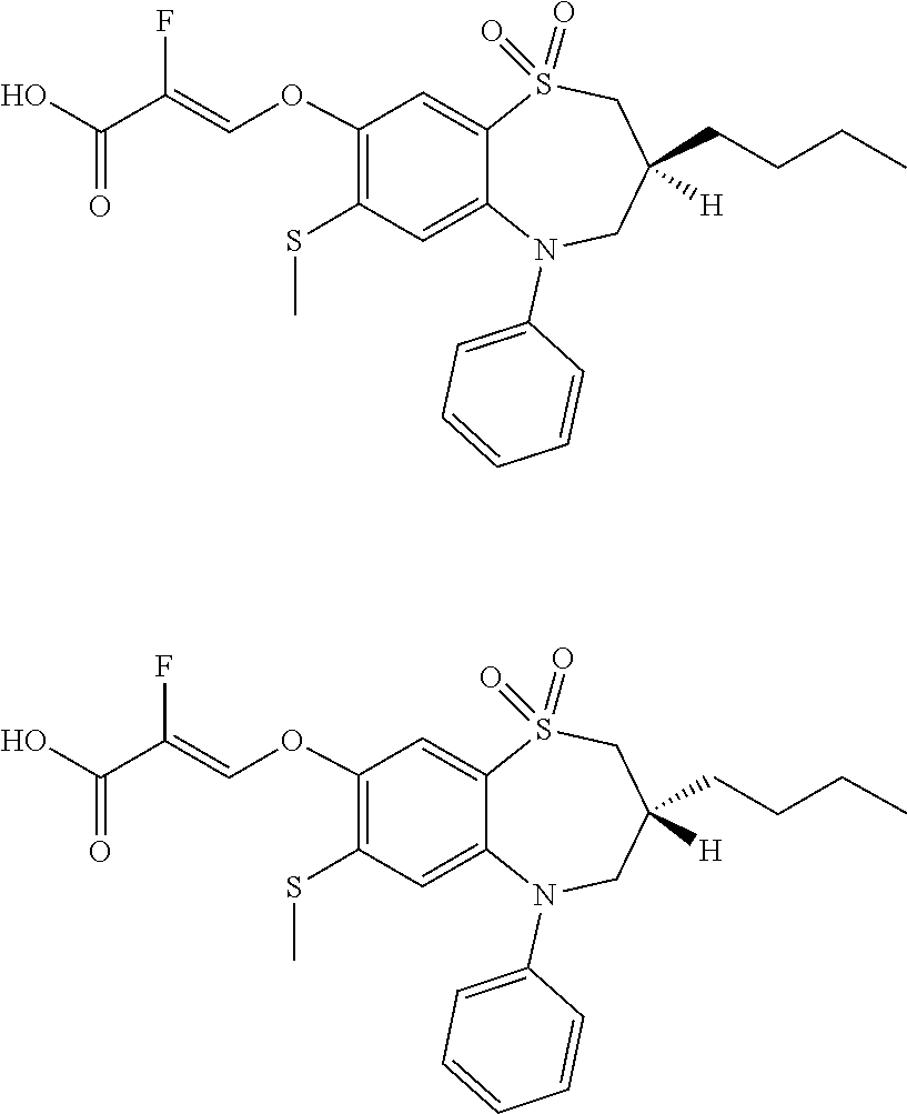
FC(=COC1=C(SC)C=C2C(=C1)S(=O)(=O)CC(CCCC)([H])CN2C1=CC=CC=C1)C(=O)O.FC(=COC1=C(SC)C=C2C(=C1)S(=O)(=O)CC(CCCC)([H])CN2C1=CC=CC=C1)C(=O)O
